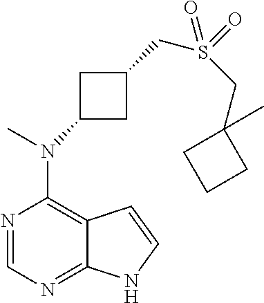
N1=CN=C2C(=C1N(C)C1CC(CS(CC3(C)CCC3)(=O)=O)C1)C=CN2
